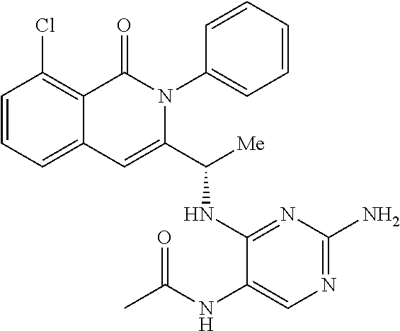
C1(Cl)=C2C(=CC=C1)C=C(C([Me])NC1=NC(N)=NC=C1NC(=O)C)N(C1=CC=CC=C1)C2=O
